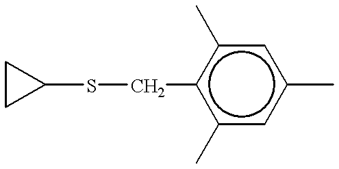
C1CC1SCc1c(C)cc(C)cc1C
